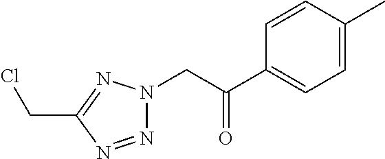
N1=NC(CCl)=NN1CC(=O)C1=CC=C(C)C=C1
